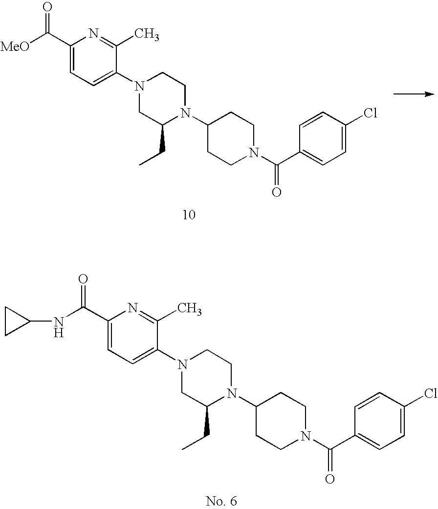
C1(C([MeO])=O)=CC=C(N2CC(CC)N(C3CCN(C(C4=CC=C(Cl)C=C4)=O)CC3)CC2)C(C)=N1.C1(C(NC2CC2)=O)=CC=C(N2CC(CC)N(C3CCN(C(C4=CC=C(Cl)C=C4)=O)CC3)CC2)C(C)=N1
